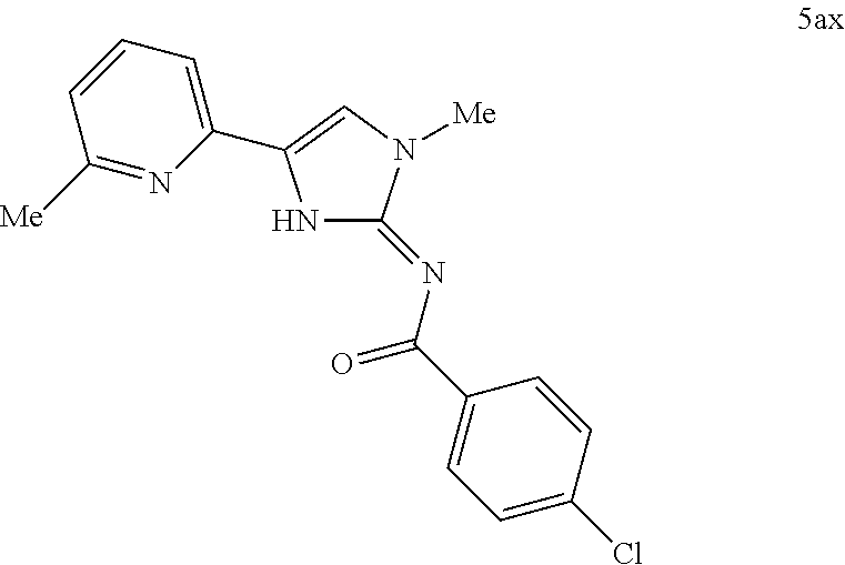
N1C(=NC(=O)C2=CC=C(Cl)C=C2)N([Me])C=C1C1=CC=CC([Me])=N1
